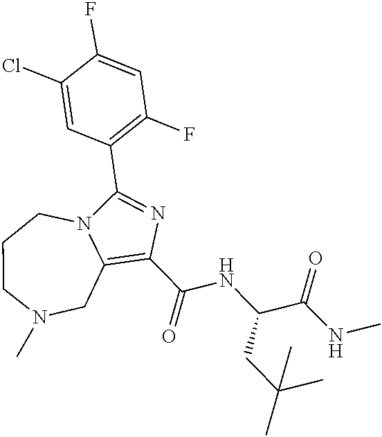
C1(C(NC(CC(C)(C)C)C(=O)NC)=O)=C2CN(C)CCCN2C(C2=C(F)C=C(F)C(Cl)=C2)=N1
